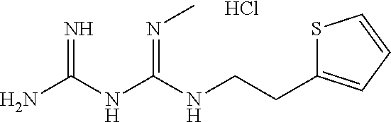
Cl.C(NC(NC(N)=N)=NC)CC1=CC=CS1
